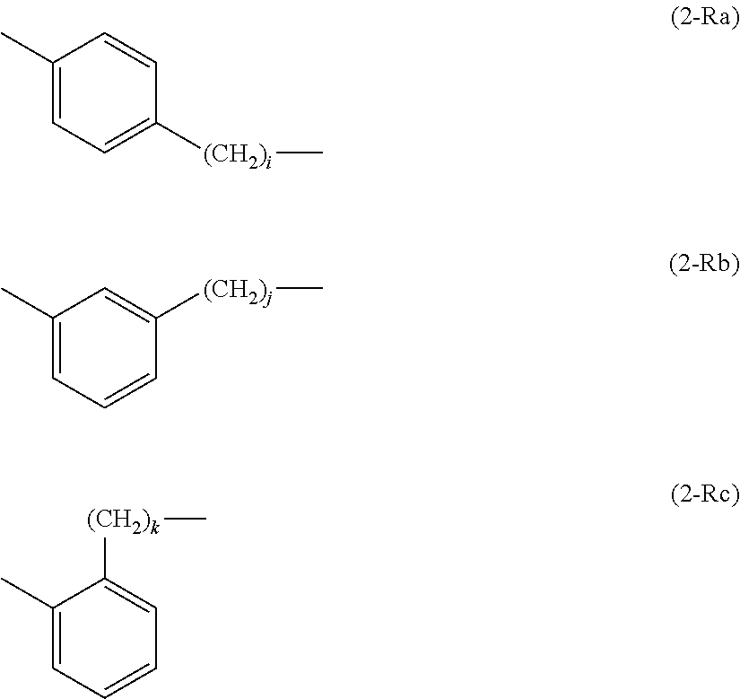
C1(C)=CC=C([(CH2)i]C)C=C1.C1(C)=CC=CC([(CH2)j]C)=C1.C1(C)=CC=CC=C1[(CH2)k]C
